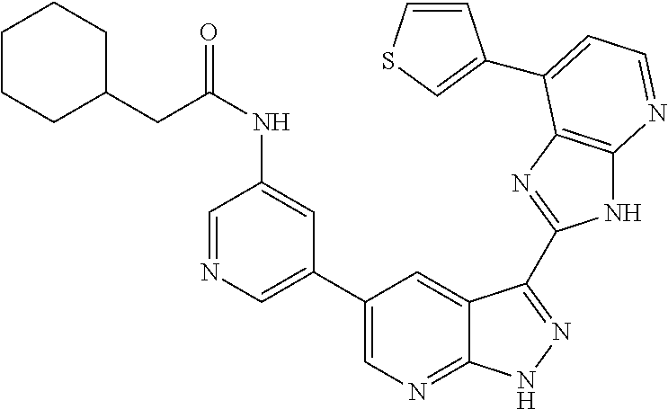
C1(C2=CN=CC(NC(CC3CCCCC3)=O)=C2)=CN=C2C(=C1)C(C1=NC3=C(N1)N=CC=C3C1=CSC=C1)=NN2
